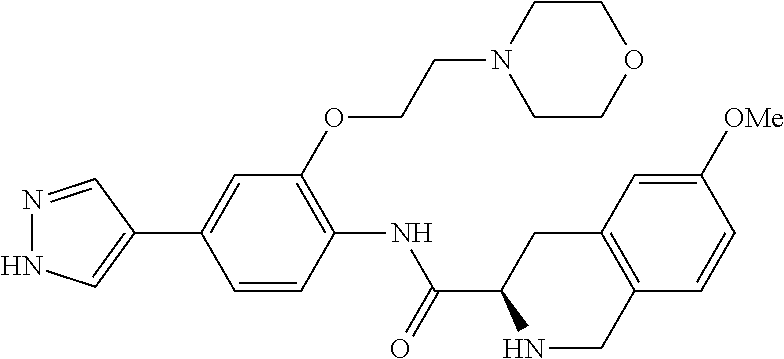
N1=CC(C2=CC(OCCN3CCOCC3)=C(NC(C3NCC4=C(C3)C=C([OMe])C=C4)=O)C=C2)=CN1
